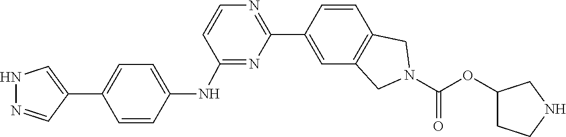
O(C(N1CC2=C(C=CC(C3=NC=CC(NC4=CC=C(C5=CNN=C5)C=C4)=N3)=C2)C1)=O)C1CCNC1
